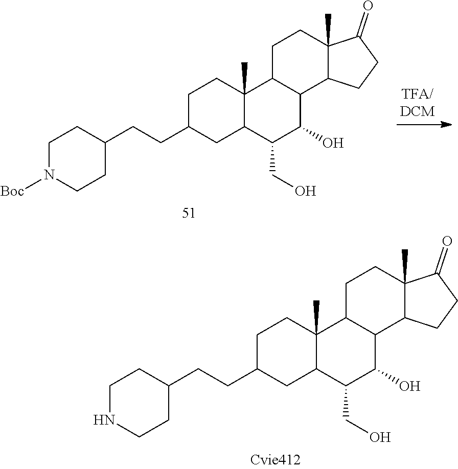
C1(CCC2CC3C(C)(CC2)C2C(C(O)C3CO)C3C(C)(CC2)C(=O)CC3)CCNCC1.C1(CCC2CC3C(C)(CC2)C2C(C(O)C3CO)C3C(C)(CC2)C(=O)CC3)CCN([Boc])CC1
